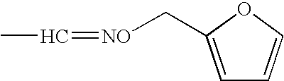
C1=C(C[NO]=CC)OC=C1
